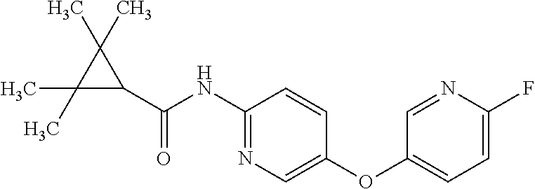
C1(C(NC2=NC=C(OC3=CC=C(F)N=C3)C=C2)=O)C(C)(C)C1(C)C
